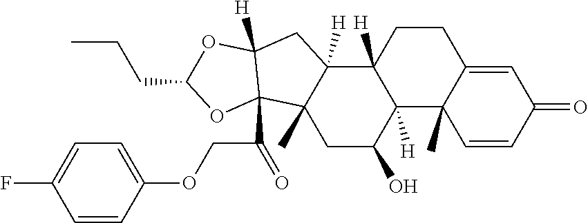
C1CC2([H])C([H])(C3(C)C1=CC(=O)C=C3)C(O)CC1(C)C2([H])CC2([H])C1(C(COC1=CC=C(F)C=C1)=O)OC(CCC)O2
